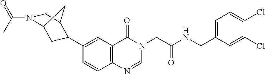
C1=CC2=C(C=C1C1CC3N(C(C)=O)CC1C3)C(=O)N(CC(NCC1=CC=C(Cl)C(Cl)=C1)=O)C=N2
